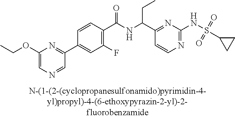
C1(C(NC(C2=NC(NS(C3CC3)(=O)=O)=NC=C2)CC)=O)=C(F)C=C(C2=NC(OCC)=CN=C2)C=C1
